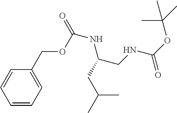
C1=CC=C(COC(=O)NC(CNC(OC(C)(C)C)=O)CC(C)C)C=C1
